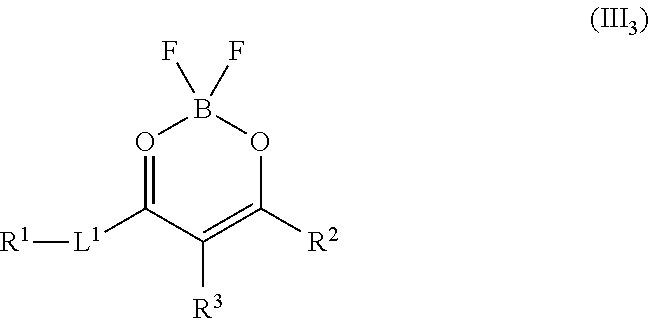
O1=C([L1][R1])C([R3])=C([R2])OB1(F)F
